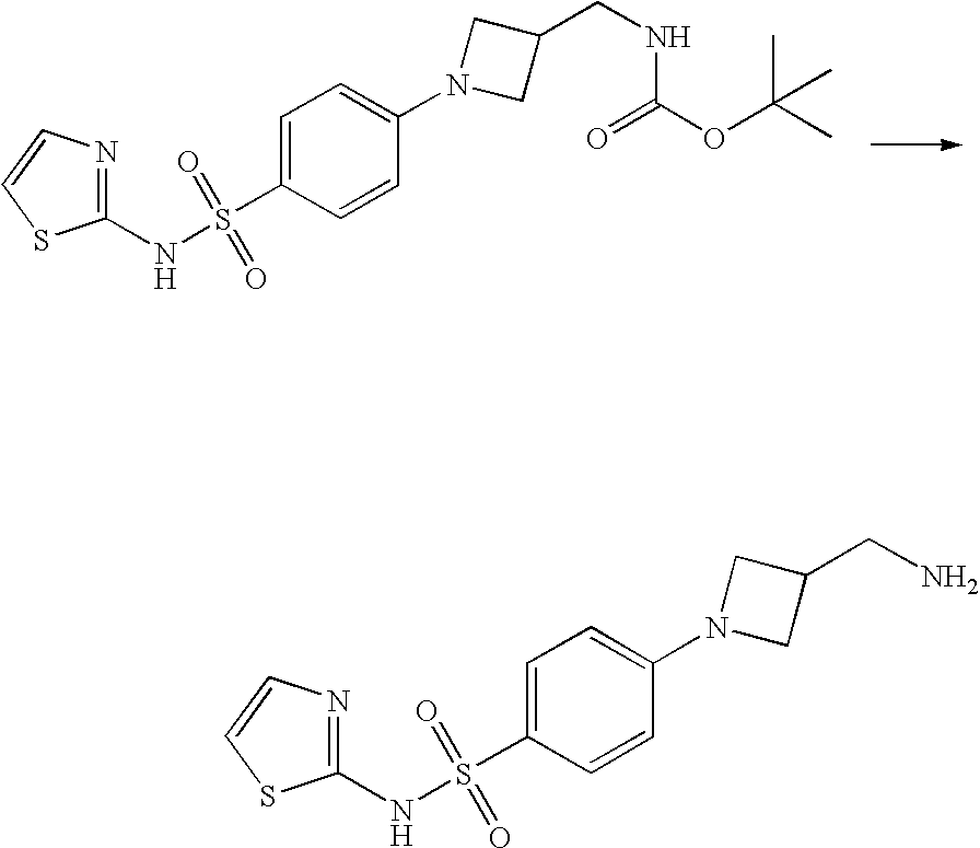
C1=CC(S(NC2=NC=CS2)(=O)=O)=CC=C1N1CC(CN)C1.C1=CC(S(NC2=NC=CS2)(=O)=O)=CC=C1N1CC(CNC(OC(C)(C)C)=O)C1
